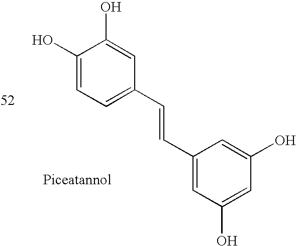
OC1=CC=C(C=CC2=CC(O)=CC(O)=C2)C=C1O
